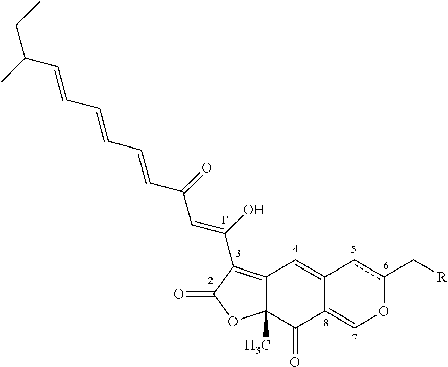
C12=CC3=C(C(O)=CC(C=CC=CC=CC(CC)C)=O)C(=O)OC3(C)C(=O)C1=COc(C[R])c2
